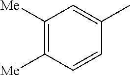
C1=CC([Me])=C([Me])C=C1C
